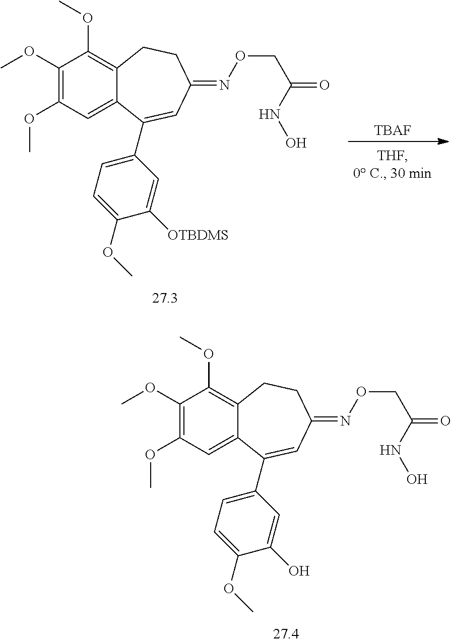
C1(OC)=C(OC)C=C2C(=C1OC)CCC(=NOCC(=O)NO)C=C2C1=CC=C(OC)C(O)=C1.[TBAF].C1(OC)=C(OC)C=C2C(=C1OC)CCC(=NOCC(=O)NO)C=C2C1=CC=C(OC)C([OTBDMS])=C1
